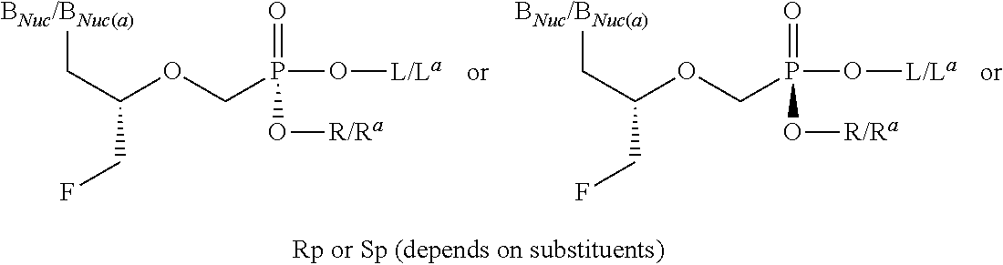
C(C(OCP(O[L/La])(=O)O[R/Ra])CF)[BNuc/BNuc(a)].C(C(OCP(O[L/La])(=O)O[R/Ra])CF)[BNuc/BNuc(a)]
